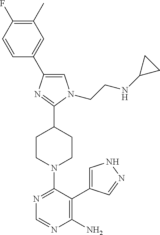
C1=C(C2=CN(CCNC3CC3)C(C3CCN(C4=NC=NC(N)=C4C4=CNN=C4)CC3)=N2)C=CC(F)=C1C
